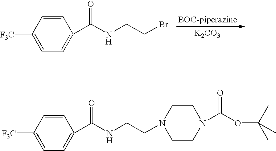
[K2CO3].C1=CC([F3C])=CC=C1C(NCCBr)=O.C1=CC([F3C])=CC=C1C(NCCN1CCN(C(OC(C)(C)C)=O)CC1)=O
